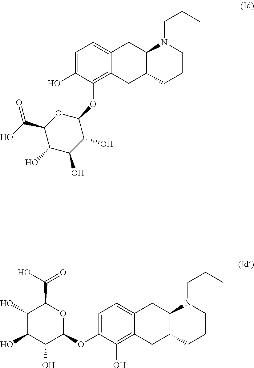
C1=C(O)C(OC2OC(C(O)=O)C(O)C(O)C2O)=C2C(=C1)CC1C(C2)CCCN1CCC.C1=C(OC2OC(C(O)=O)C(O)C(O)C2O)C(O)=C2C(=C1)CC1C(C2)CCCN1CCC
